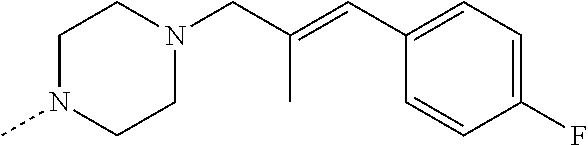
C1=CC(F)=CC=C1C=C(CN1CCN(C)CC1)C
